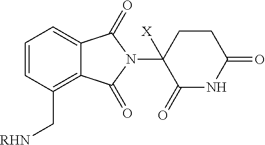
C1=CC(C[RHN])=C2C(=C1)C(=O)N(C1([X])C(=O)NC(=O)CC1)C2=O
